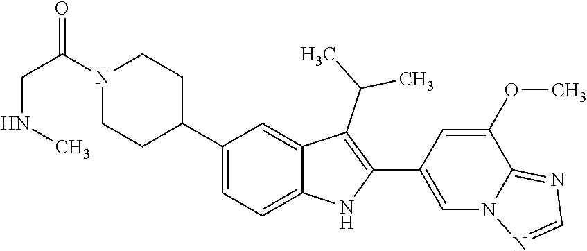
C1N(C(=O)CNC)CCC(C2=CC=C3C(=C2)C(C(C)C)=C(C2=CN4C(=NC=N4)C(OC)=C2)N3)C1
